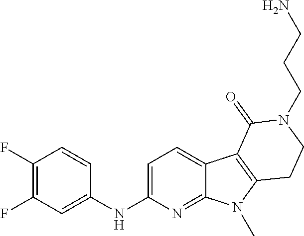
C1(F)=C(F)C=C(NC2=CC=C3C(=N2)N(C)C2=C3C(=O)N(CCCN)CC2)C=C1
